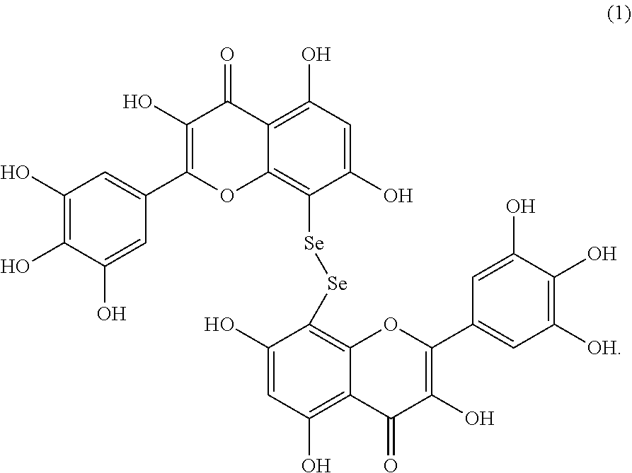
C1(O)=C(O)C(O)=CC(C2=C(O)C(=O)C3=C(O)C=C(O)C([Se][Se]C4=C5C(=C(O)C=C4O)C(=O)C(O)=C(C4=CC([OH])=C(O)C(O)=C4)O5)=C3O2)=C1
